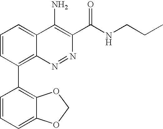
C1(C2=C3C(=CC=C2)C(N)=C(C(NCCC)=O)N=N3)=C2C(=CC=C1)OCO2
